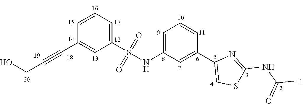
C1=CC=C(S(=O)(=O)NC2=CC=CC(C3=CSC(NC(C)=O)=N3)=C2)C=C1C#CCO
